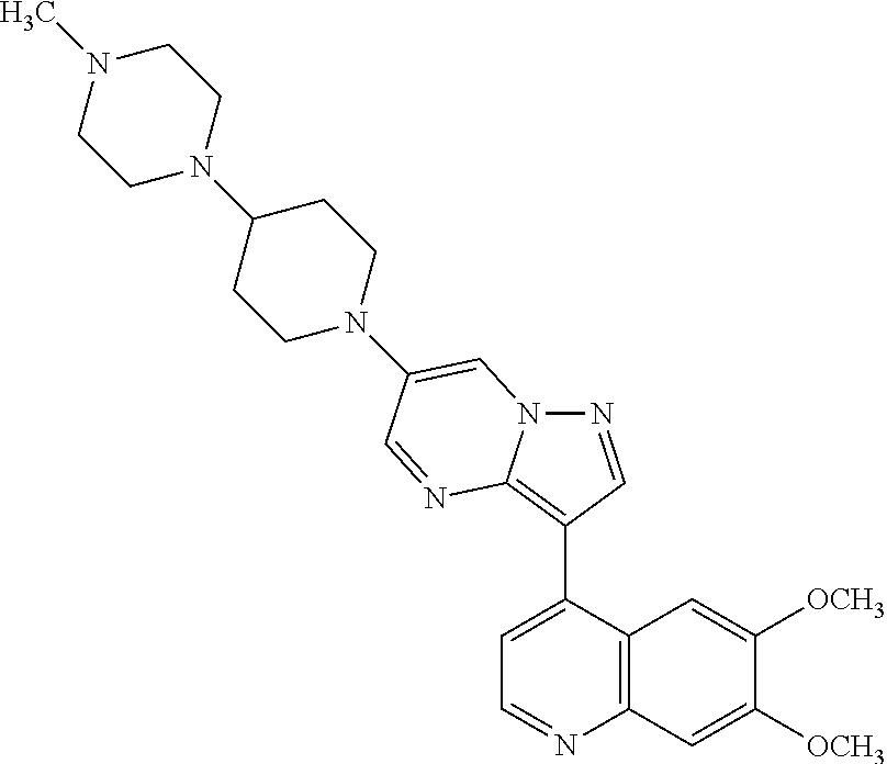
N1=CC(C2=CC=NC3=C2C=C([OCH3])C([OCH3])=C3)=C2N1C=C(N1CCC(N3CCN(C)CC3)CC1)C=N2
